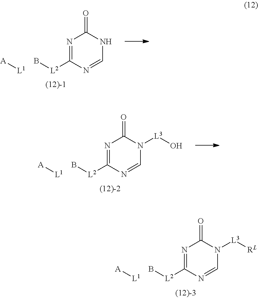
N1=C([L2]B)N=CN([L3][RL])C1=O.[L1][A].N1=C([L2]B)N=CNC1=O.[L1][A].N1=C([L2]B)N=CN([L3]O)C1=O.[L1][A]
